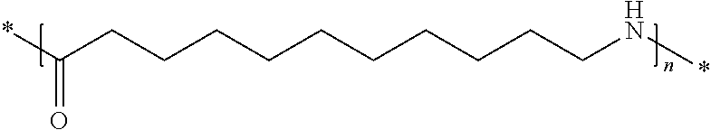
*C(CCCCCCCCCCN*)=O
